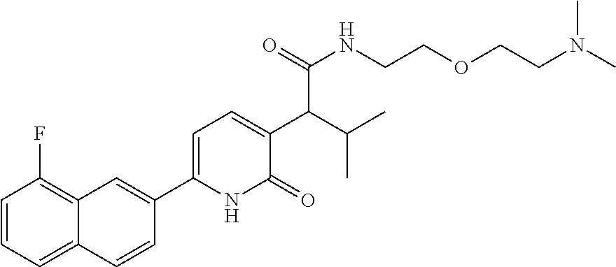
C1=CC=C2C(=C1F)C=C(C1=CC=C(C(C(C)C)C(NCCOCCN(C)C)=O)C(=O)N1)C=C2
